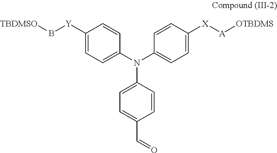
C1([Y]B[TBDMSO])=CC=C(N(C2=CC=C(C=O)C=C2)C2=CC=C([X][A][OTBDMS])C=C2)C=C1
